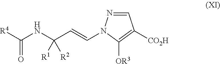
C1=NN(C=CC(NC([R4])=O)([R2])[R1])C([OR3])=C1[CO2H]
